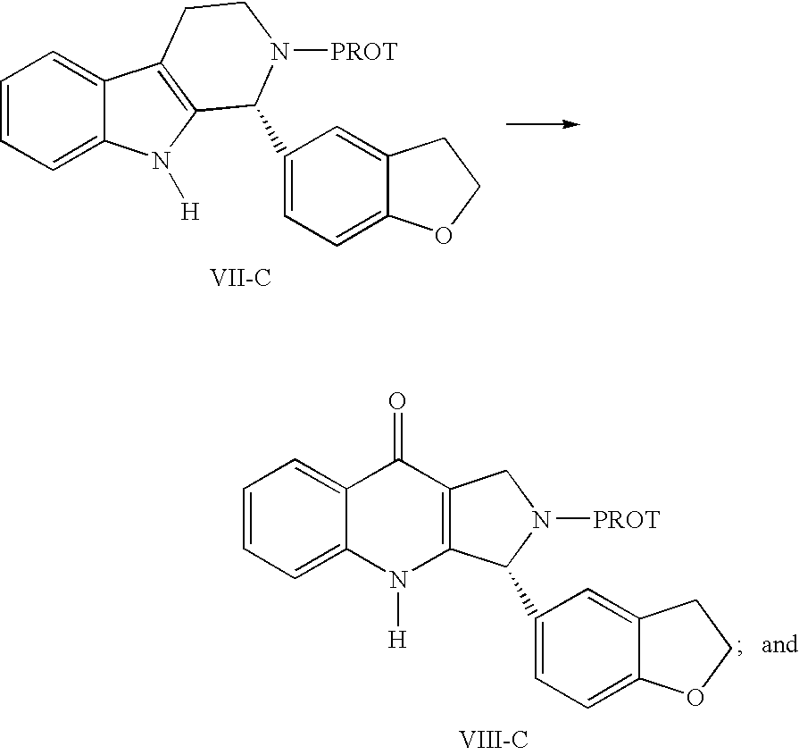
C1=CC=C2C(=C1)C1=C(N2[H])C(C2=CC=C3C(=C2)CCO3)N([PROT])CC1.[VII-C].C1=CC=C2C(=C1)C(=O)C1=C(N2[H])C(C2=CC=C3C(=C2)CCO3)N([PROT])C1.[VIII-C]
